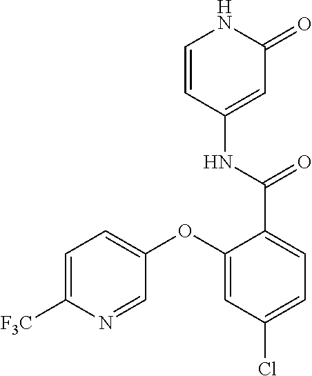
C1=CC(NC(C2=CC=C(Cl)C=C2OC2=CC=C([F3C])N=C2)=O)=CC(=O)N1
